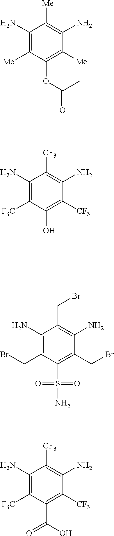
C1(N)=C([Me])C(OC(C)=O)=C([Me])C(N)=C1[Me].C1(N)=C([F3C])C(O)=C([CF3])C(N)=C1[CF3].C1(N)=C(CBr)C(S(=O)(=O)N)=C(CBr)C(N)=C1CBr.C1(N)=C([F3C])C(C(=O)O)=C([CF3])C(N)=C1[CF3]
